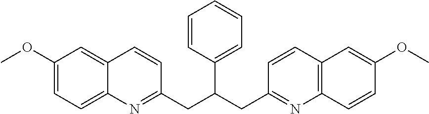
C12=C(C=CC(OC)=C1)N=C(CC(C1=CC=CC=C1)CC1=NC3=CC=C(OC)C=C3C=C1)C=C2
